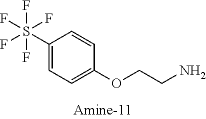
C1(S(F)(F)(F)(F)F)=CC=C(OCCN)C=C1
